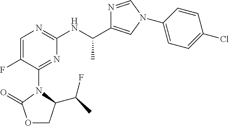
O1CC(C(F)C)N(C2=NC(NC(C)C3=CN(C4=CC=C(Cl)C=C4)C=N3)=NC=C2F)C1=O
